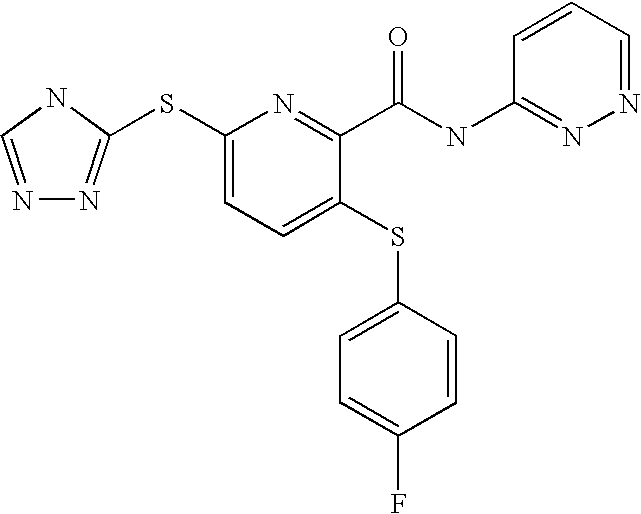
C1(SC2=NN=CN2)=CC=C(SC2=CC=C(F)C=C2)C(C(NC2=NN=CC=C2)=O)=N1
